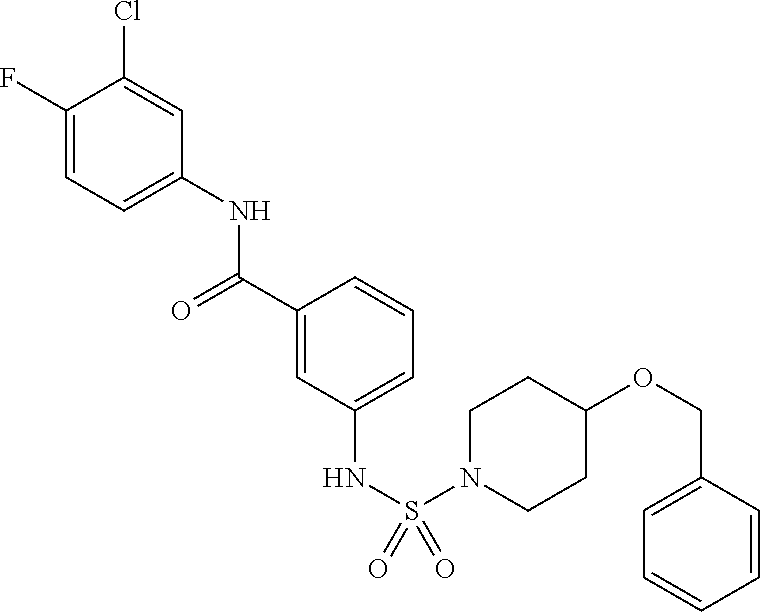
C1(F)=CC=C(NC(C2=CC(NS(=O)(=O)N3CCC(OCC4=CC=CC=C4)CC3)=CC=C2)=O)C=C1Cl
